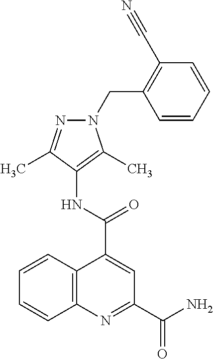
C12=C(N=C(C(=O)N)C=C1C(=O)NC1=C(C)N(CC3=C(C#N)C=CC=C3)N=C1C)C=CC=C2
